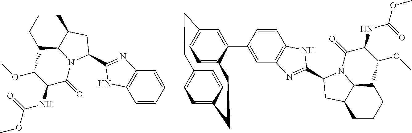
C1=CC(C2=C3C=CC(=C2)CCC2=CC=C(C=C2C2=CC4=C(C=C2)NC(C2N(C(C(NC(OC)=O)C(OC)C)=O)C5CCCCC5C2)=N4)CC3)=CC2=C1NC(C1N(C(C(NC(OC)=O)C(OC)C)=O)C3CCCCC3C1)=N2
